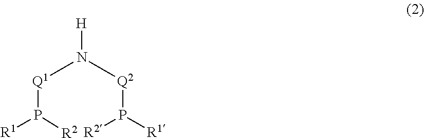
[Q1](N([Q2]P([R1])[R2])[H])P([R1])[R2]
